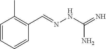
C1=CC=CC(C=NNC(=N)N)=C1C
